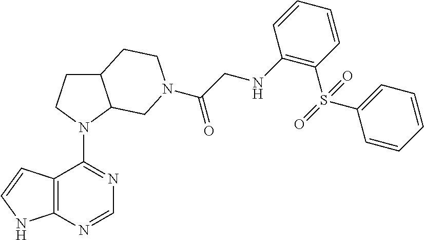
C12=C(N=CN=C1N1C3C(CC1)CCN(C(CNC1=C(S(=O)(C4=CC=CC=C4)=O)C=CC=C1)=O)C3)NC=C2
